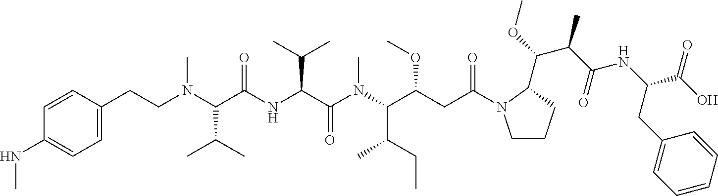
C1(CCN(C(C(NC(C(C)C)C(=O)N(C)C(C(CC)C)C(OC)CC(=O)N2CCCC2C(OC)C(C(NC(C(O)=O)CC2=CC=CC=C2)=O)C)=O)C(C)C)C)=CC=C(NC)C=C1
